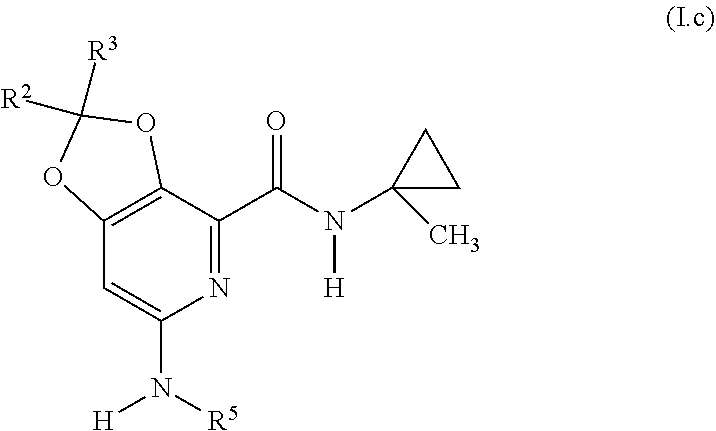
N1=C(C(N(C2(C)CC2)[H])=O)C2=C(C=C1N([R5])[H])OC([R3])([R2])O2
